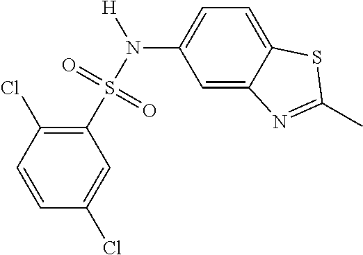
C1=CC(Cl)=C(S(=O)(=O)N([H])C2=CC=C3C(=C2)N=C(C)S3)C=C1Cl
